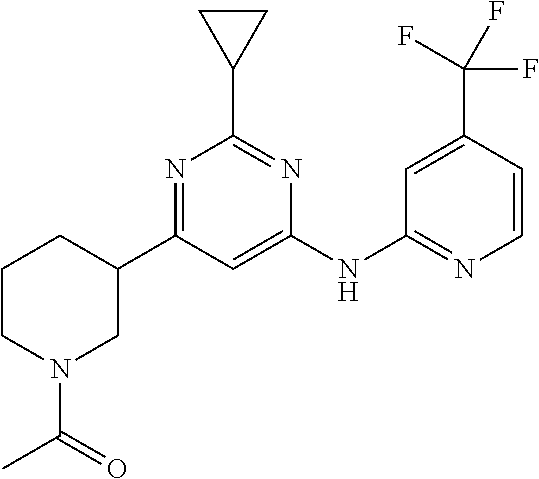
C1(NC2=NC=CC(C(F)(F)F)=C2)=CC(C2CCCN(C(=O)C)C2)=NC(C2CC2)=N1
